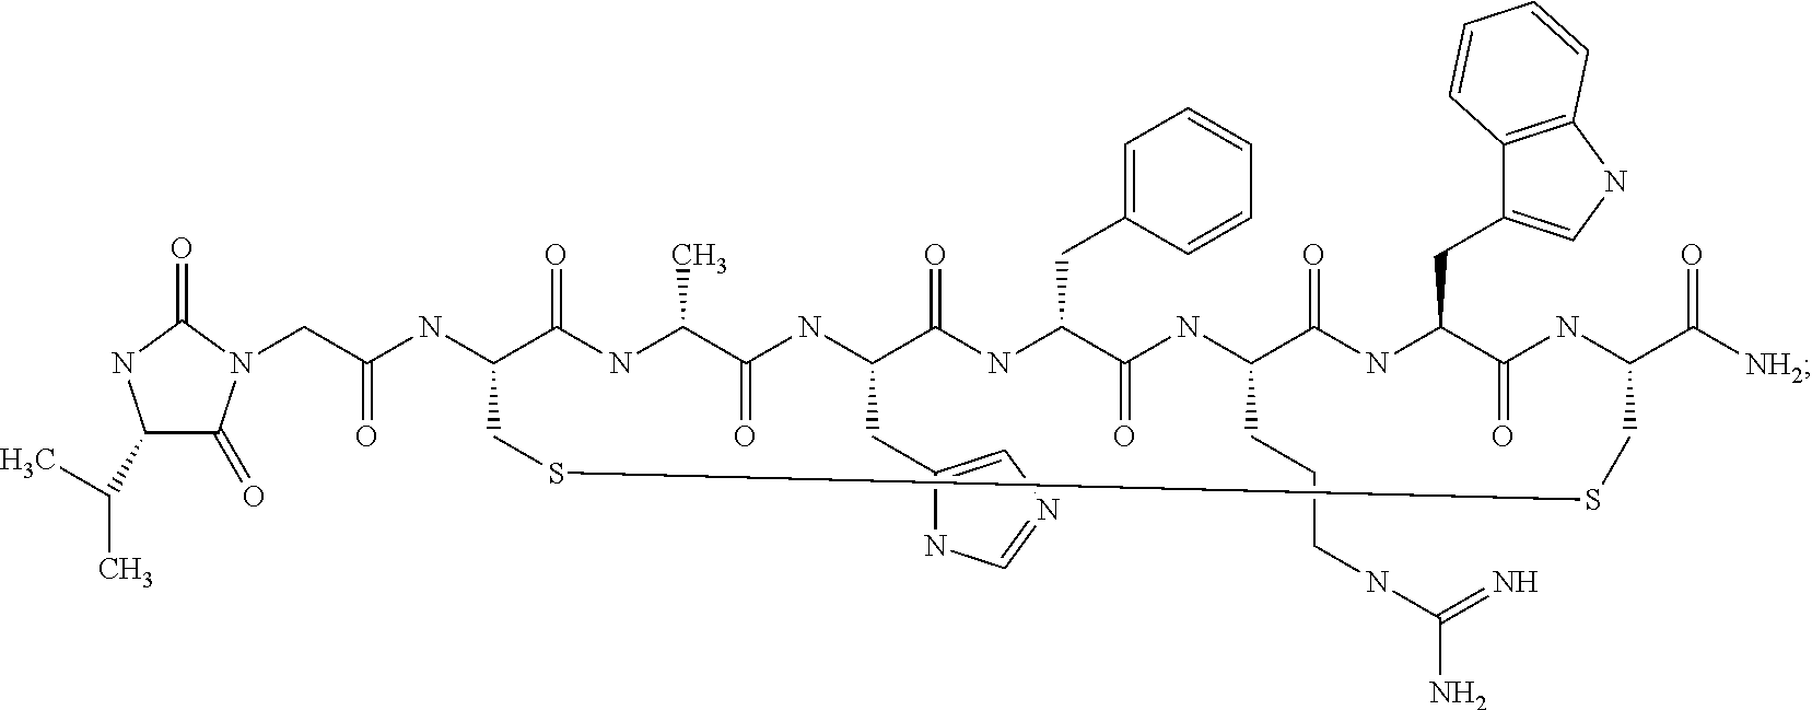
C(C(NC1C(=O)NC(C)C(=O)NC(CC2=CN=CN2)C(=O)NC(CC2=CC=CC=C2)C(=O)NC(CCCNC(N)=N)C(=O)NC(CC2=CNC3=C2C=CC=C3)C(=O)NC(C([NH2])=O)CSSC1)=O)N1C(=O)C(C(C)C)NC1=O
